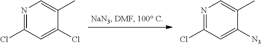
N1=C(Cl)C=C(Cl)C(C)=C1.N1=C(Cl)C=C([N3])C(C)=C1
